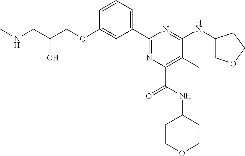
C1=CC=C(C2=NC(C(=O)NC3CCOCC3)=C(C)C(NC3COCC3)=N2)C=C1OCC(CNC)O
